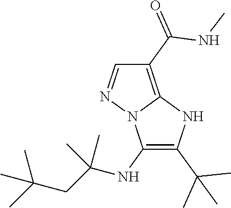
C1(NC(CC(C)(C)C)(C)C)=C(C(C)(C)C)NC2=C(C(=O)NC)C=NN12
